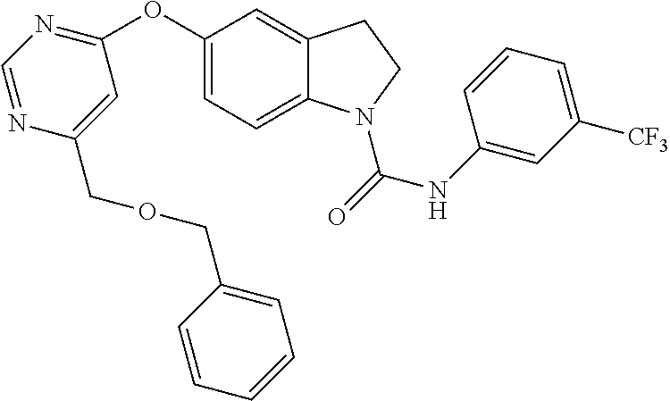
C1(OC2=NC=NC(COCC3=CC=CC=C3)=C2)=CC=C2C(=C1)CCN2C(=O)NC1=CC([CF3])=CC=C1
